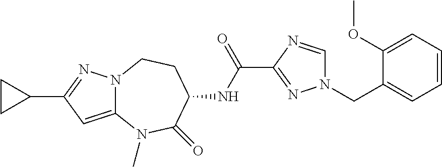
C12=CC(C3CC3)=NN1CCC(NC(C1=NN(CC3=CC=CC=C3OC)C=N1)=O)C(=O)N2C
